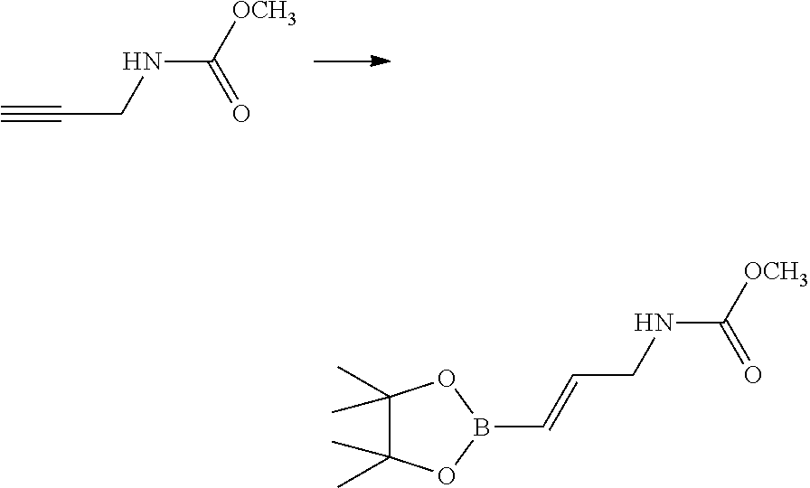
C#CCNC([OCH3])=O.C(CNC([OCH3])=O)=CB1OC(C)(C)C(C)(C)O1
